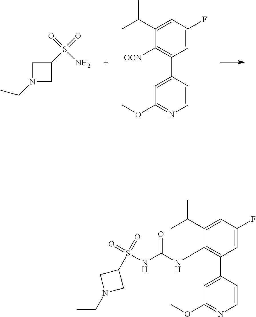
NS(=O)(=O)C1CN(CC)C1.C1([OCN])=C(C2=CC(OC)=NC=C2)C=C(F)C=C1C(C)C.C1(S(=O)(=O)NC(NC2=C(C3=CC(OC)=NC=C3)C=C(F)C=C2C(C)C)=O)CN(CC)C1
